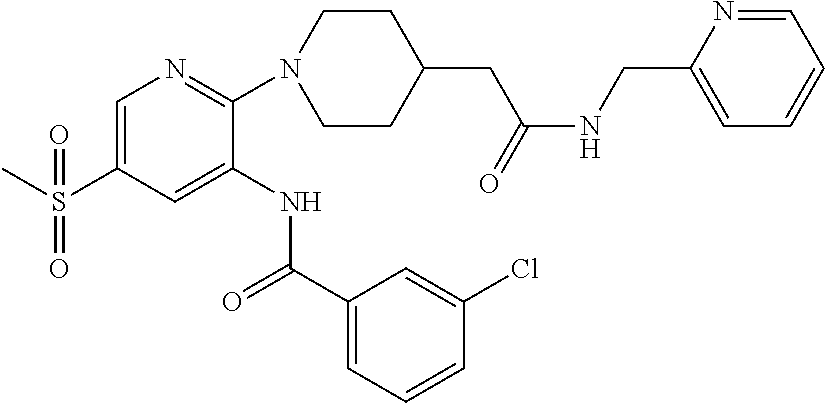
C1=C(S(C)(=O)=O)C=C(NC(C2=CC=CC(Cl)=C2)=O)C(N2CCC(CC(=O)NCC3=CC=CC=N3)CC2)=N1
